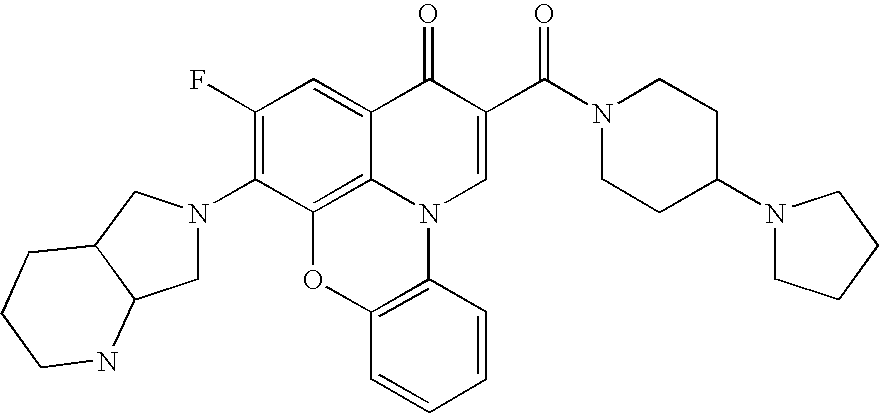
C1(F)=C(N2CC3C(C2)CCCN3)C2=C3C(=C1)C(=O)C(C(N1CCC(N4CCCC4)CC1)=O)=CN3C1=C(O2)C=CC=C1
